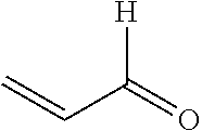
C=CC(=O)[H]
